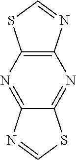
C12=C(N=CS1)N=C1C(=N2)N=CS1
